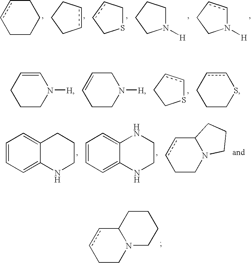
C1CCCcc1.c1cCCC1.S1CccC1.N1([H])CCCC1.N1([H])ccCC1.C1CN([H])C=CC1.C1CN([H])CC=C1.S1ccCC1.C1CSccC1.C1=CC=C2C(=C1)CCCN2.C1=CC=C2C(=C1)NCCN2.C1CN2C(cc1)CCC2.C1CN2C(cc1)CCCC2
